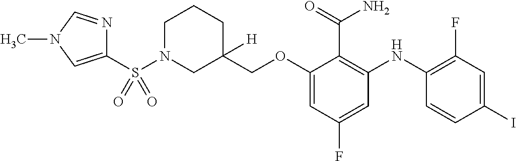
C(OC1=CC(F)=CC(NC2=C(F)C=C(I)C=C2)=C1C(N)=O)C1([H])CCCN(S(C2=CN(C)C=N2)(=O)=O)C1
